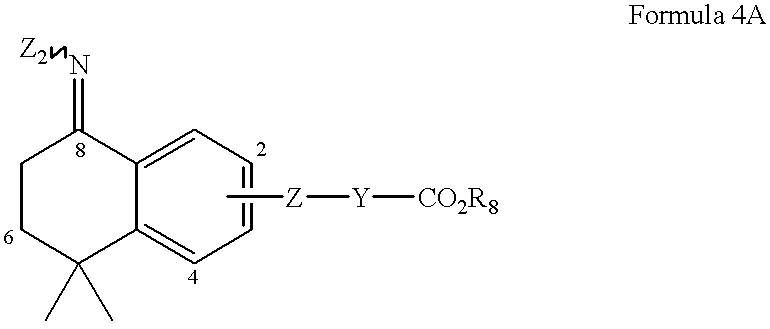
C1CC(C)(C)C2=CC=CC=C2C1=N.C[Z][Y][CO2R8]
